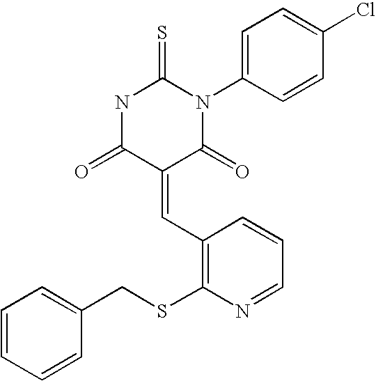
N1C(=O)C(=CC2=C(SCC3=CC=CC=C3)N=CC=C2)C(=O)N(C2=CC=C(Cl)C=C2)C1=S
